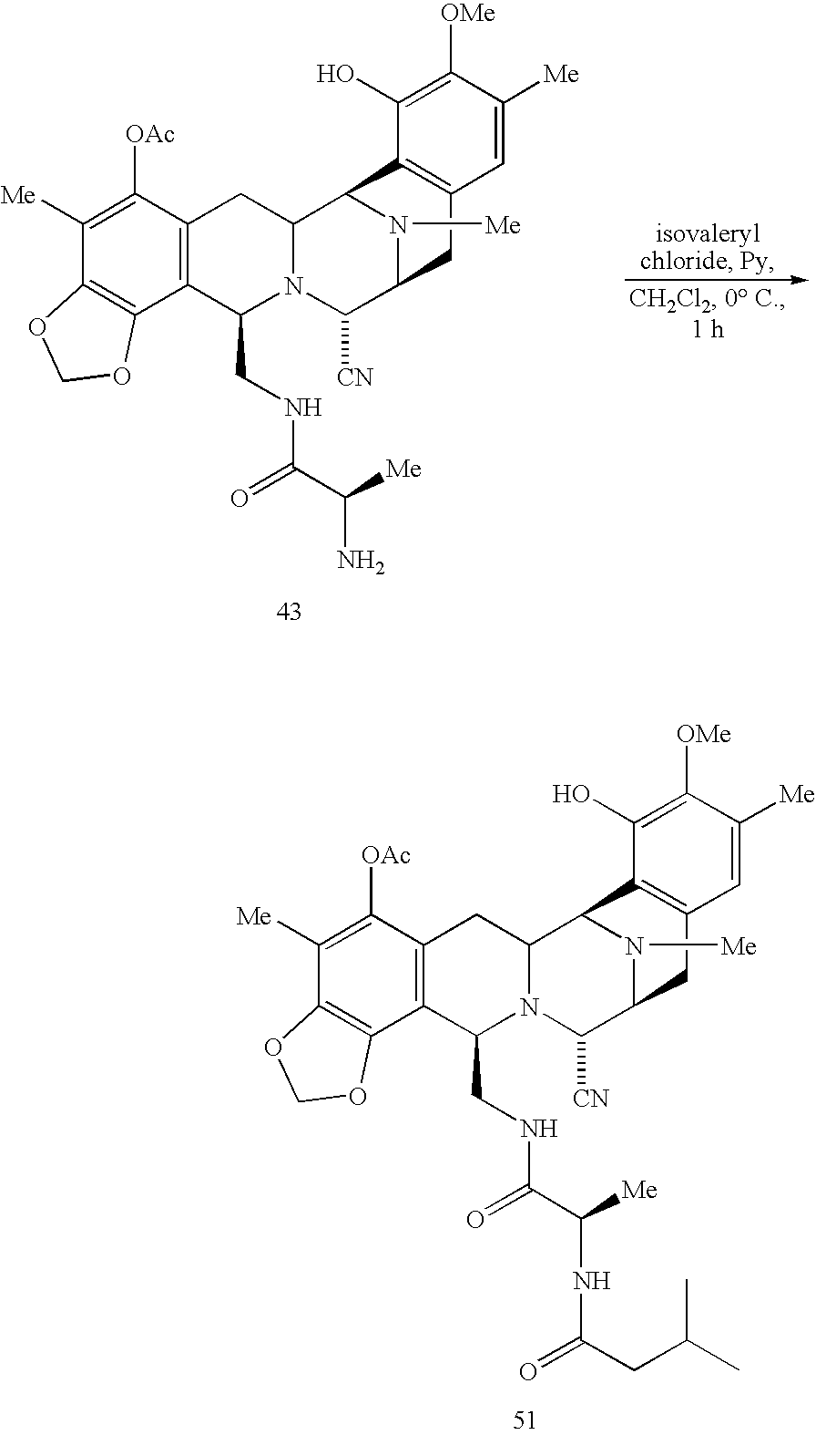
C1([Me])=C([OAc])C2=C(C3=C1OCO3)C(CNC(C([Me])N)=O)N1C(C2)C2N([Me])C(C1[CN])CC1=C2C(O)=C([OMe])C([Me])=C1.C1([Me])=C([OAc])C2=C(C3=C1OCO3)C(CNC(C([Me])NC(=O)CC(C)C)=O)N1C(C2)C2N([Me])C(C1[CN])CC1=C2C(O)=C([OMe])C([Me])=C1
